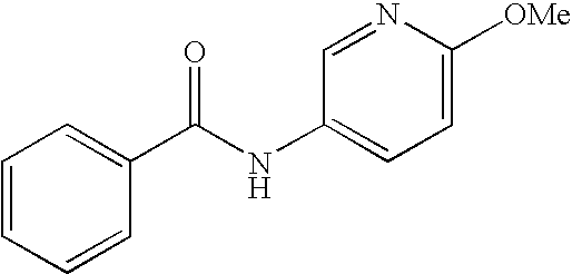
C1=CC=CC(C(NC2=CC=C([OMe])N=C2)=O)=C1
